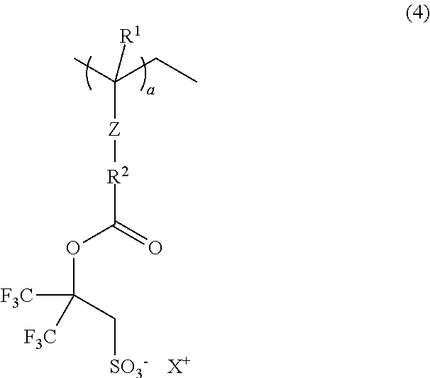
[R2](C(OC([F3C])(C[SO3-])[F3C])=O)[Z]C(C)(CC)[R1].[X+]
